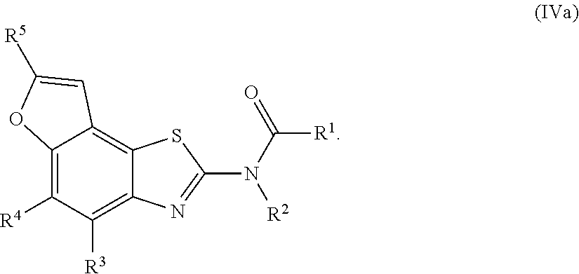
C12=C([R4])C([R3])=C3C(=C1C=C([R5])O2)SC(N(C(=O)[R1])[R2])=N3
